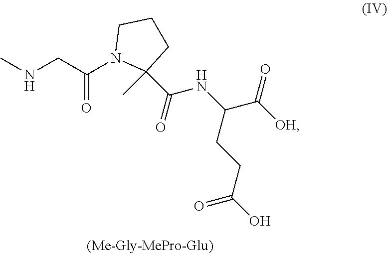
CNCC(N1C(C(=O)NC(C([OH])=O)CCC(O)=O)(C)CCC1)=O
